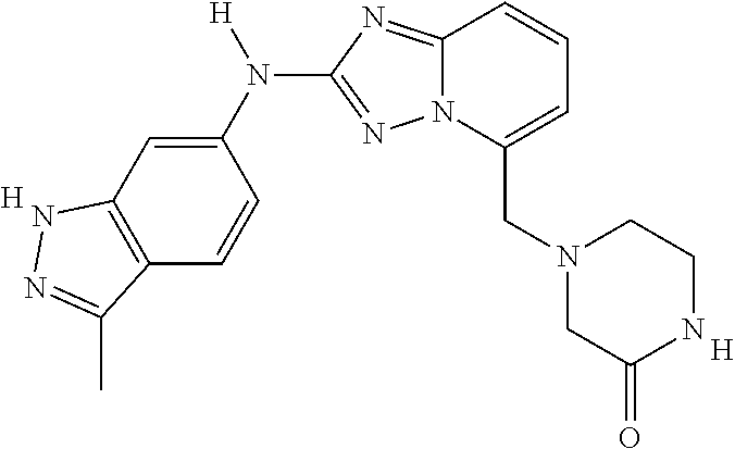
C(C1=CC=CC2=NC(N(C3=CC4=C(C=C3)C(C)=NN4)[H])=NN12)N1CC(=O)NCC1.[H].[H]
